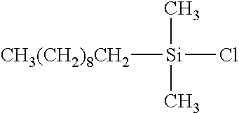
C[Si](C)([CH3(CH2)8CH2])Cl
